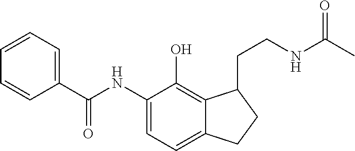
C(NC1=CC=C2C(=C1O)C(CCNC(C)=O)CC2)(=O)C1=CC=CC=C1
